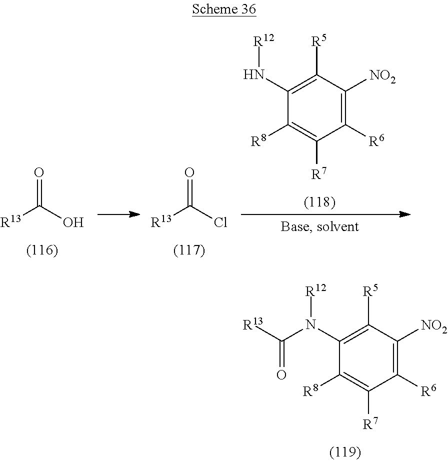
[R13]C(O)=O.[R13]C(Cl)=O.C1([R5])=C(N[R12])C([R8])=C([R7])C([R6])=C1[NO2].C1([R5])=C(N([R12])C([R13])=O)C([R8])=C([R7])C([R6])=C1[NO2]
